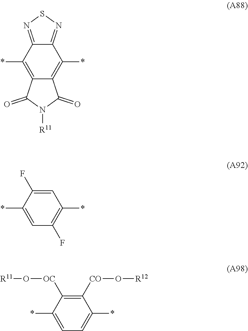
C1(F)=C(*)C=C(F)C(*)=C1.C1(*)=C2C(=C(*)C3=NSN=C13)C(=O)N([R11])C2=O.C1(*)=CC=C(*)C([CO]O[R12])=C1[OC]O[R11]
